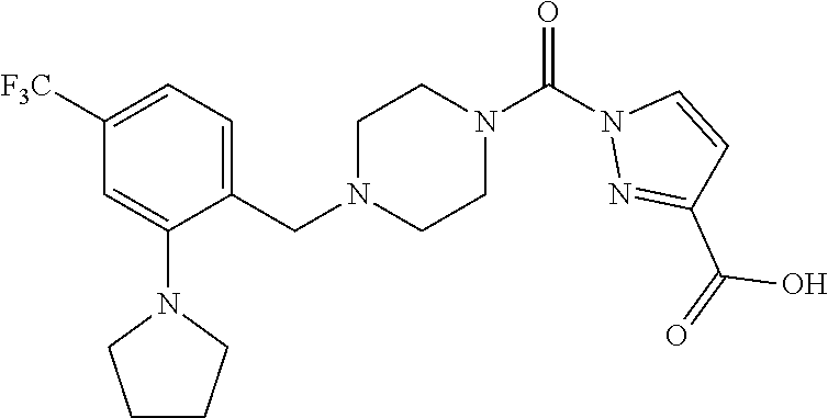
C1([F3C])=CC=C(CN2CCN(C(=O)N3N=C(C(O)=O)C=C3)CC2)C(N2CCCC2)=C1
